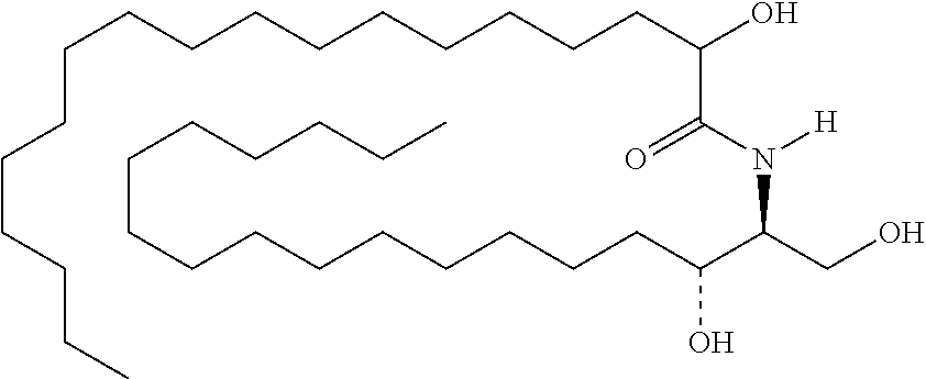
C(CCCCCCCCCC(C(N([H])C(CO)C(CCCCCCCCCCCCCCC)O)=O)O)CCCCCC
